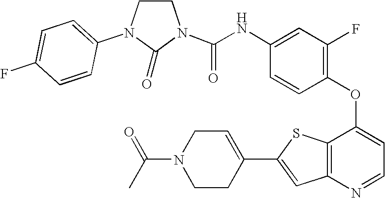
C(NC1=CC(F)=C(OC2=CC=NC3=C2SC(C2=CCN(C(=O)C)CC2)=C3)C=C1)(=O)N1CCN(C2=CC=C(F)C=C2)C1=O
